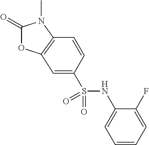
C1(=O)OC2=C(N1C)C=CC(S(NC1=CC=CC=C1F)(=O)=O)=C2
